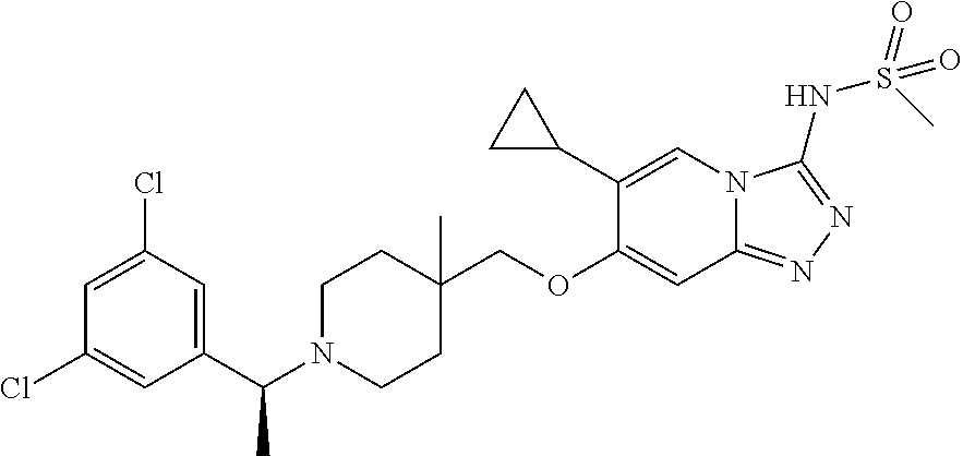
C1(C2CC2)=CN2C(=NN=C2NS(=O)(C)=O)C=C1OCC1(C)CCN(C(C2=CC(Cl)=CC(Cl)=C2)C)CC1
